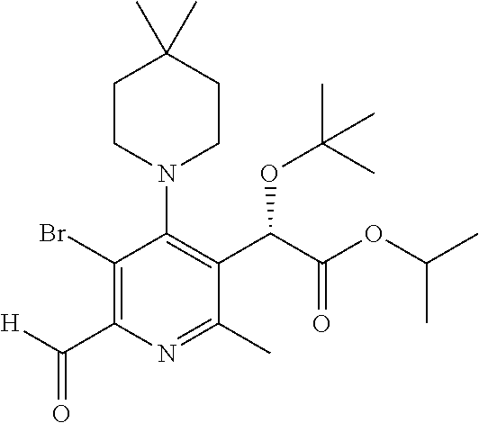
C1(Br)=C(C(=O)[H])N=C(C)C(C(C(OC(C)C)=O)OC(C)(C)C)=C1N1CCC(C)(C)CC1
